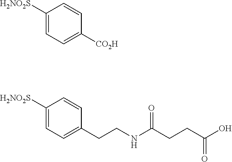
C1([H2NO2S])=CC=C([CO2H])C=C1.C1([H2NO2S])=CC=C(CCNC(CCC(O)=O)=O)C=C1
